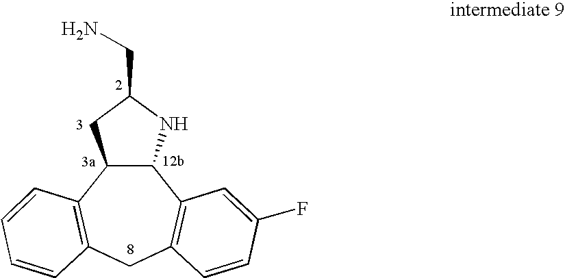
C12C(C3=C(CC4=C1C=C(F)C=C4)C=CC=C3)CC(CN)N2
